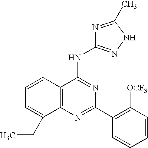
C12=C(N=C(C3=C([OCF3])C=CC=C3)N=C1NC1=NNC(C)=N1)C(CC)=CC=C2
